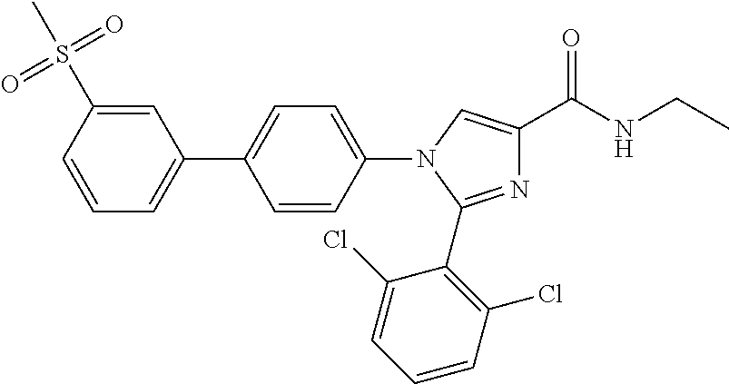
C1=CC(S(=O)(=O)C)=CC(C2=CC=C(N3C(C4=C(Cl)C=CC=C4Cl)=NC(C(NCC)=O)=C3)C=C2)=C1
